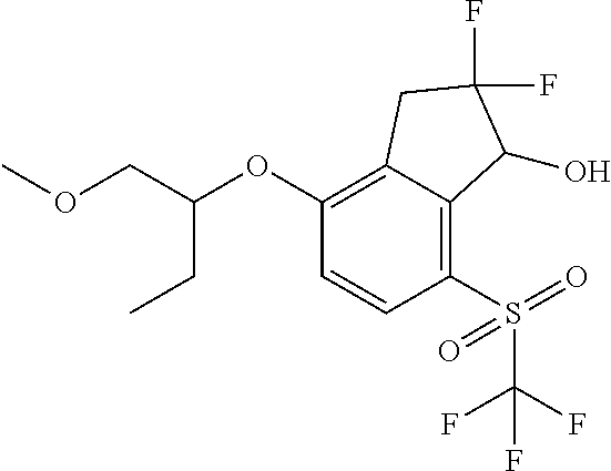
C(OC1=C2C(=C(S(C(F)(F)F)(=O)=O)C=C1)C(O)C(F)(F)C2)(COC)CC
